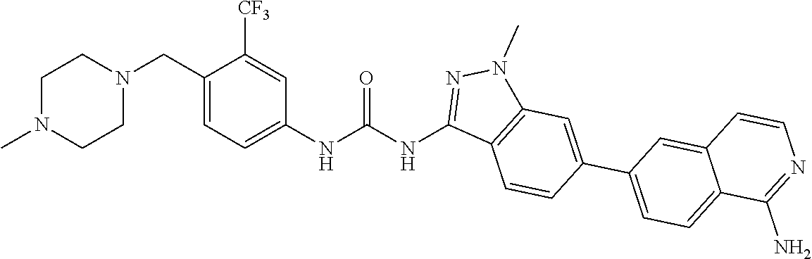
N1(C)CCN(CC2=CC=C(NC(=O)NC3=NN(C)C4=C3C=CC(C3=CC=C5C(=C3)C=CN=C5N)=C4)C=C2[CF3])CC1
